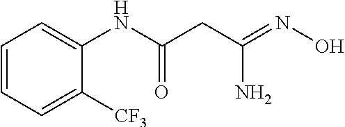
C1=CC=C([CF3])C(NC(CC(=NO)N)=O)=C1
